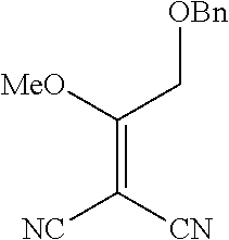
C(=C([NC])[CN])(C[OBn])[MeO]
